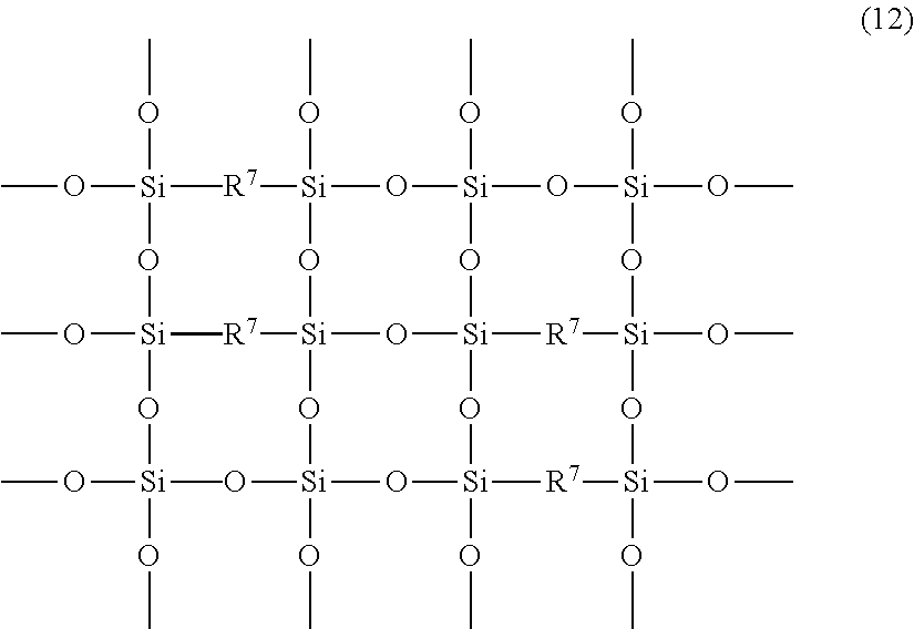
CO[Si]1(C)(OC)[R7][Si]2(OC)O[Si]3(OC)O[Si](OC)(OC)O[Si]4(OC)[R7][Si]5(O[Si]6([R7][Si](OC)(C)(O1)O[Si](OC)(C)(OC)O[Si](OC)(O[Si](OC)([R7][Si](OC)(OC)O4)O5)O6)O2)O3
